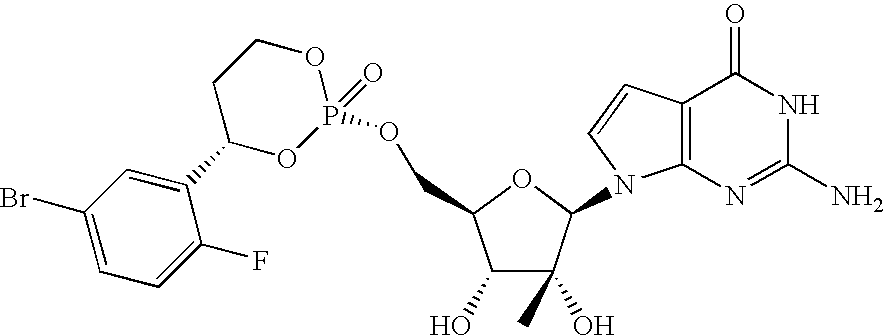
C1(O)C(O)(C)C(N2C3=C(C=C2)C(=O)NC(N)=N3)OC1COP1(=O)OCCC(C2=CC(Br)=CC=C2F)O1
